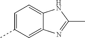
C1=C(C)C=C2C(=C1)NC(C)=N2
